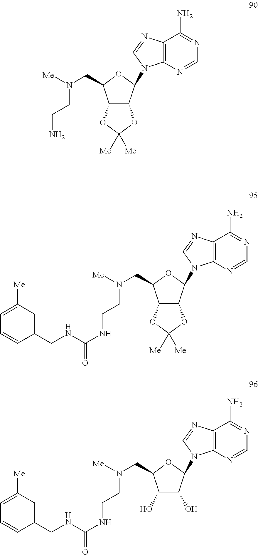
C12=C(N=CN=C1N)N(C1OC(CN([Me])CCN)C3C1OC([Me])([Me])O3)C=N2.C12=C(N=CN=C1N)N(C1OC(CN([Me])CCNC(NCC3=CC([Me])=CC=C3)=O)C3C1OC([Me])([Me])O3)C=N2.C12=C(N=CN=C1N)N(C1OC(CN([Me])CCNC(NCC3=CC([Me])=CC=C3)=O)C(O)C1O)C=N2
